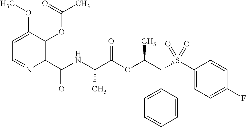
C1(C(=O)NC(C(OC(C(S(C2=CC=C(F)C=C2)(=O)=O)C2=CC=CC=C2)C)=O)C)=C(OC(C)=O)C(OC)=CC=N1
